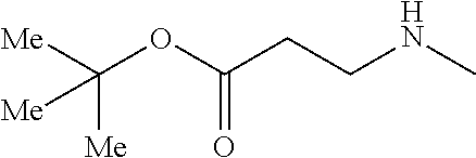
[Me]C(OC(CCNC)=O)([Me])[Me]
